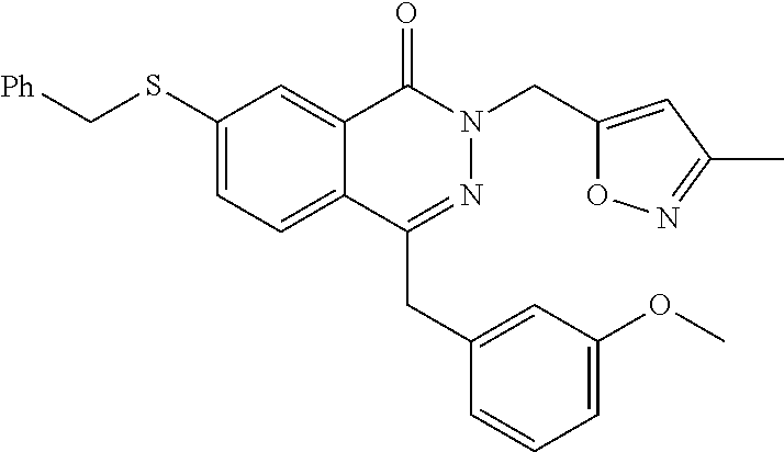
C12=CC(SC[Ph])=CC=C1C(CC1=CC(OC)=CC=C1)=NN(CC1=CC(C)=NO1)C2=O
